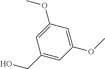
C1(OC)=CC(OC)=CC(CO)=C1
